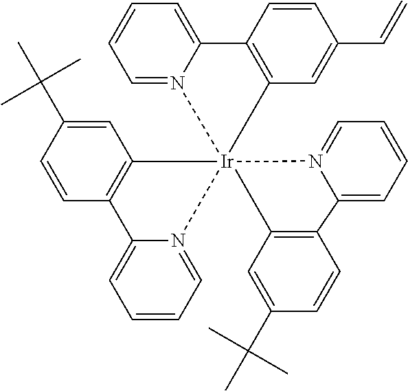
C1=N2C(=CC=C1)C1=C(C=C(C=C)C=C1)[Ir]213(N2=CC=CC=C2C2=C1C=C(C(C)(C)C)C=C2)C1=C(C=CC(C(C)(C)C)=C1)C1=CC=CC=N13
